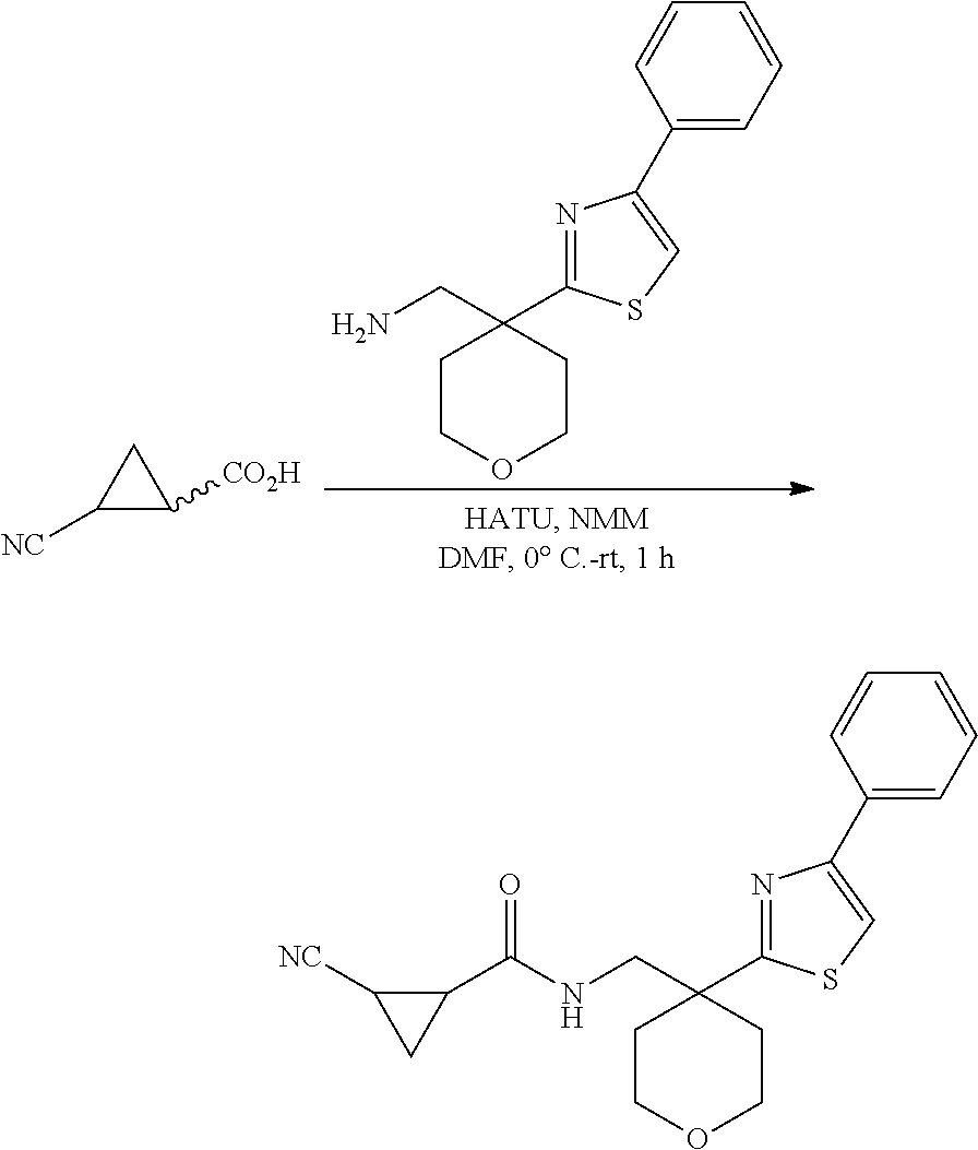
C1COCCC1(CN)C1=NC(C2=CC=CC=C2)=CS1.C1([NC])C([CO2H])C1.C1COCCC1(CNC(=O)C1C([NC])C1)C1=NC(C2=CC=CC=C2)=CS1
